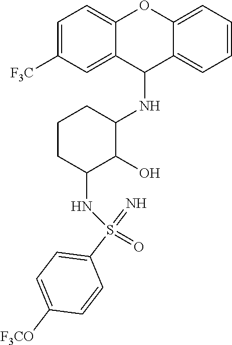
C1(NC2CCCC(NS(=O)(C3=CC=C([F3CO])C=C3)=N)C2O)C2=CC([F3C])=CC=C2OC2=CC=CC=C12
